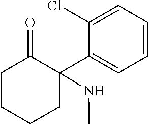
CNC1(C2=CC=CC=C2Cl)CCCCC1=O
